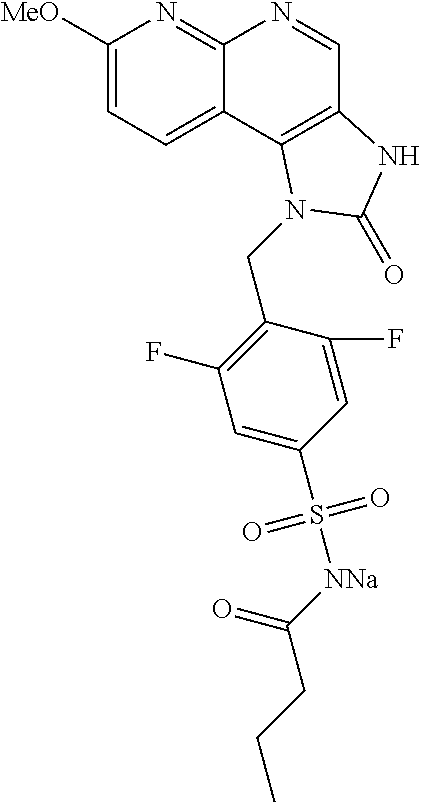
C1([MeO])=CC=C2C(=N1)N=CC1=C2N(CC2=C(F)C=C(S([NNa]C(CCC)=O)(=O)=O)C=C2F)C(=O)N1
